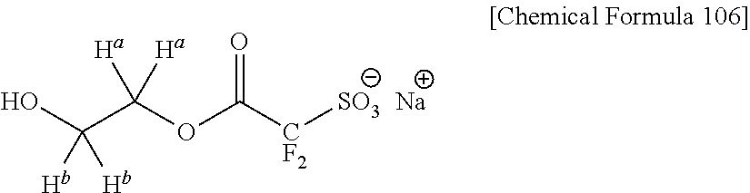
OC(C(OC([CF2][SO3])=O)([Ha])[Ha])([Hb])[Hb].[Na]
